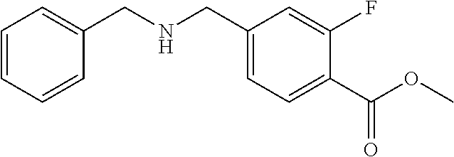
C1=CC=CC(CNCC2=CC=C(C(OC)=O)C(F)=C2)=C1
